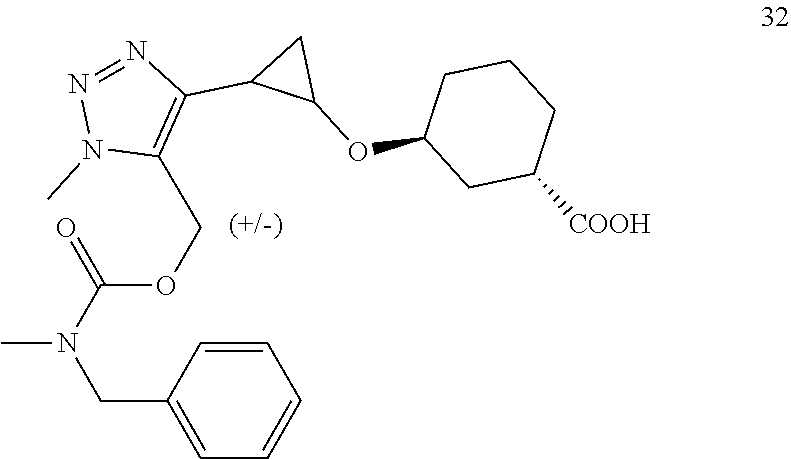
C1=CC(CN(C)C(=O)OCC2=C(C3C(OC4CCCC([COOH])C4)C3)N=NN2C)=CC=C1
